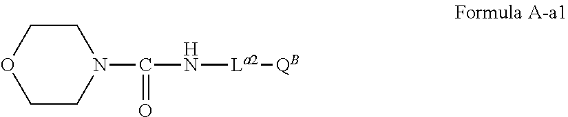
C1CN(C(=O)N[La2][QB])CCO1
